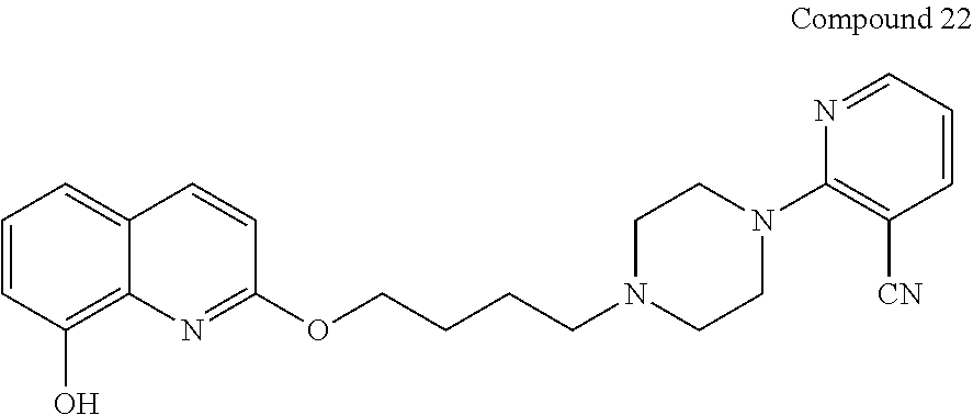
C1=CC(O)=C2C(=C1)C=CC(OCCCCN1CCN(C3=C([CN])C=CC=N3)CC1)=N2
